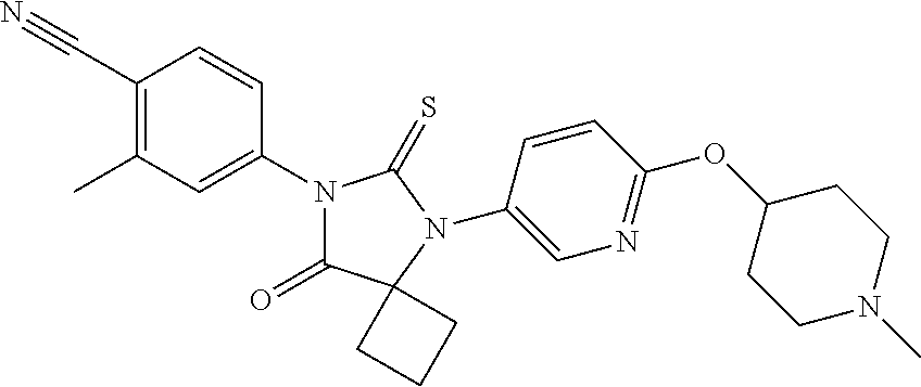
C1=C(N2C(=O)C3(N(C4=CN=C(OC5CCN(C)CC5)C=C4)C2=S)CCC3)C=CC(C#N)=C1C
